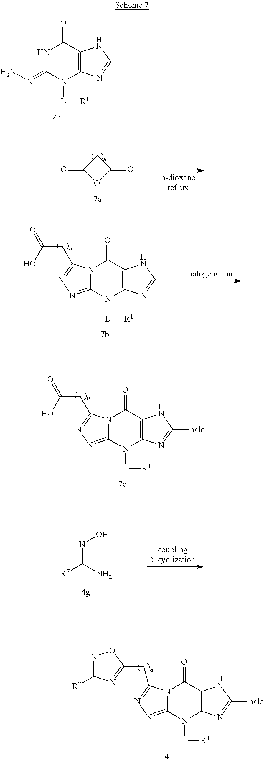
N1C(=NN)N([L][R1])C2=C(C1=O)NC=N2.C1C(=O)OC1=O.N12C(=NN=C1CC(O)=O)N([L][R1])C1=C(C2=O)NC=N1.N12C(=NN=C1CC(O)=O)N([L][R1])C1=C(C2=O)NC([halo])=N1.N(=C(N)[R7])O.N12C(=NN=C1CC1=NC([R7])=NO1)N([L][R1])C1=C(C2=O)NC([halo])=N1
